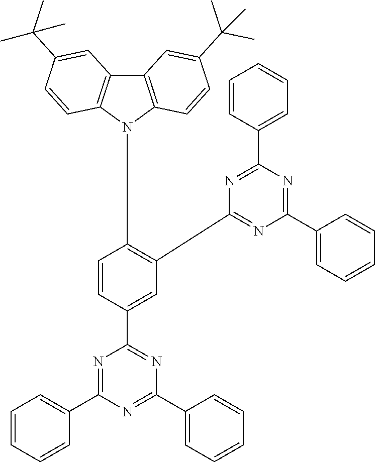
C12=C(N(C3=C(C4=NC(C5=CC=CC=C5)=NC(C5=CC=CC=C5)=N4)C=C(C4=NC(C5=CC=CC=C5)=NC(C5=CC=CC=C5)=N4)C=C3)C3=C1C=C(C(C)(C)C)C=C3)C=CC(C(C)(C)C)=C2
